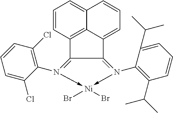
C12=C3C(=CC=CC3=CC=C1)C1=N(C3=C(C(C)C)C=CC=C3C(C)C)->[Ni](Br)(Br)-N(C3=C(Cl)C=CC=C3Cl)=C21
